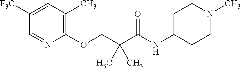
C1([F3C])=CC(C)=C(OCC(C(NC2CCN(C)CC2)=O)(C)C)N=C1
